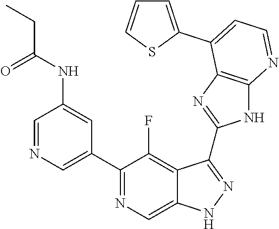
C1=NC=C(C2=NC=C3C(=C2F)C(C2=NC4=C(N2)N=CC=C4C2=CC=CS2)=NN3)C=C1NC(CC)=O
